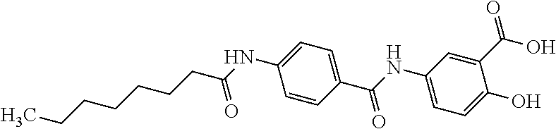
C1=C(NC(=O)CCCCCCC)C=CC(C(NC2=CC=C(O)C(C(O)=O)=C2)=O)=C1
